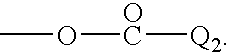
O([OC][Q2])C
